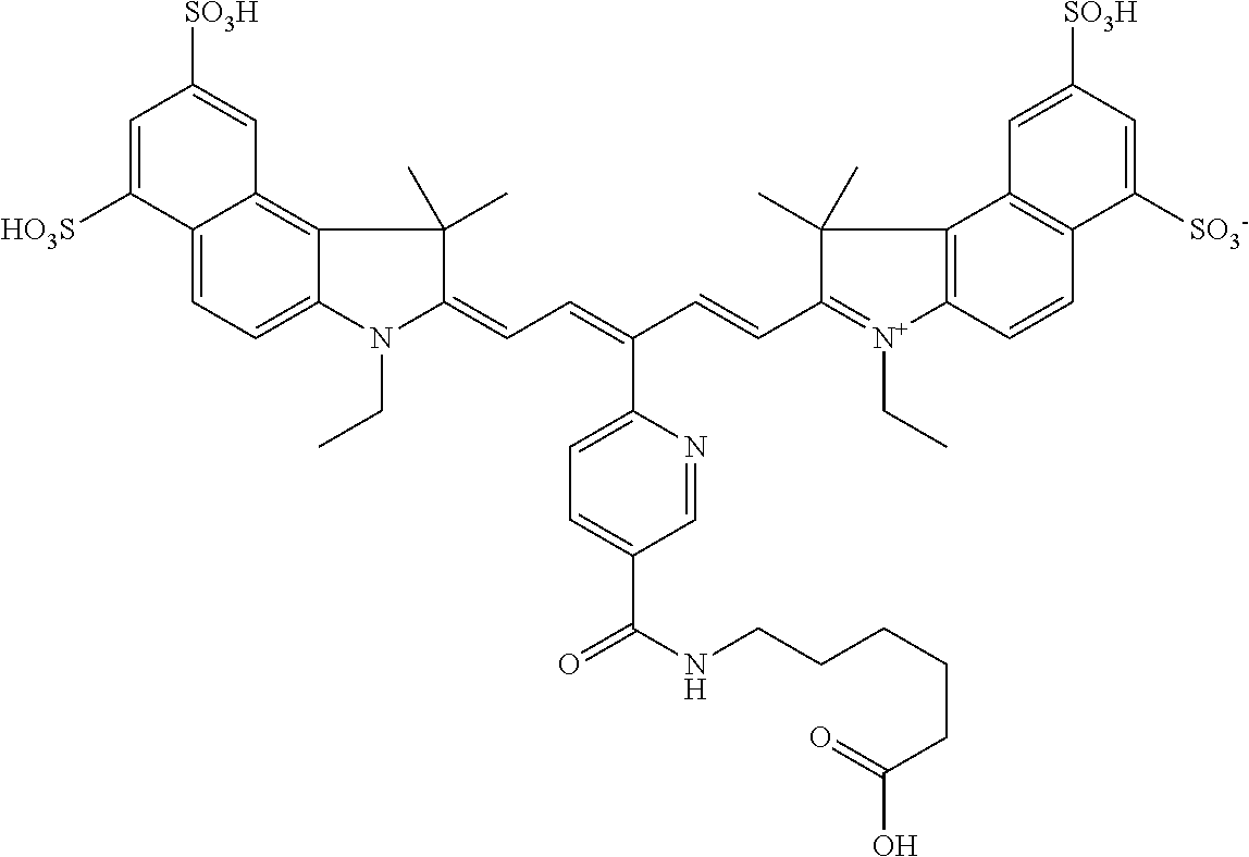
C1(C(NCCCCCC(O)=O)=O)=CC=C(C(=CC=C2C(C)(C)C3=C4C(=CC=C3N2CC)C([SO3H])=CC([SO3H])=C4)C=CC2=[N+](CC)C3=C(C2(C)C)C2=C(C=C3)C([SO3-])=CC([SO3H])=C2)N=C1
